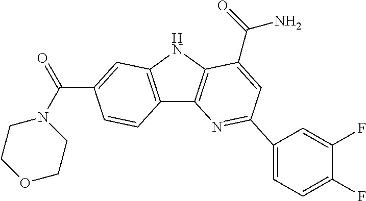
C12=C(NC3=C1N=C(C1=CC=C(F)C(F)=C1)C=C3C(=O)N)C=C(C(N1CCOCC1)=O)C=C2
